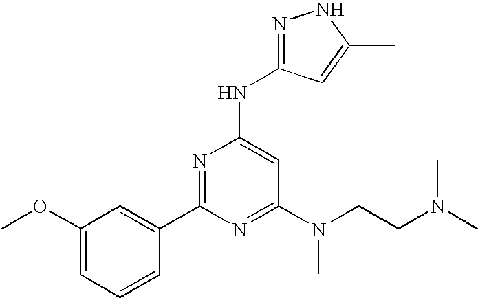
C1(OC)=CC=CC(C2=NC(NC3=NNC(C)=C3)=CC(N(CCN(C)C)C)=N2)=C1
